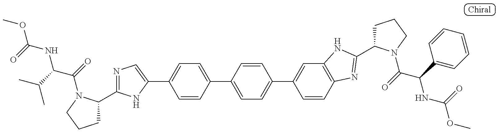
C1C(C2=NC=C(C3=CC=C(C4=CC=C(C5=CC6=C(C=C5)N=C(C5CCCN5C(=O)C(C5=CC=CC=C5)NC(OC)=O)N6)C=C4)C=C3)N2)N(C(=O)C(C(C)C)NC(=O)OC)CC1
